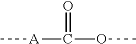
C[A]C(OC)=O
